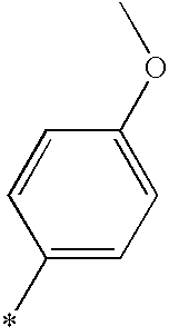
C1(*)=CC=C(OC)C=C1
